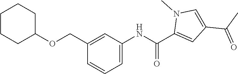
C1CCC(OCC2=CC(NC(C3=CC(C(C)=O)=CN3C)=O)=CC=C2)CC1
